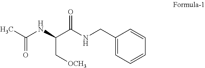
O=C(C)NC(C[OCH3])C(NCC1=CC=CC=C1)=O
